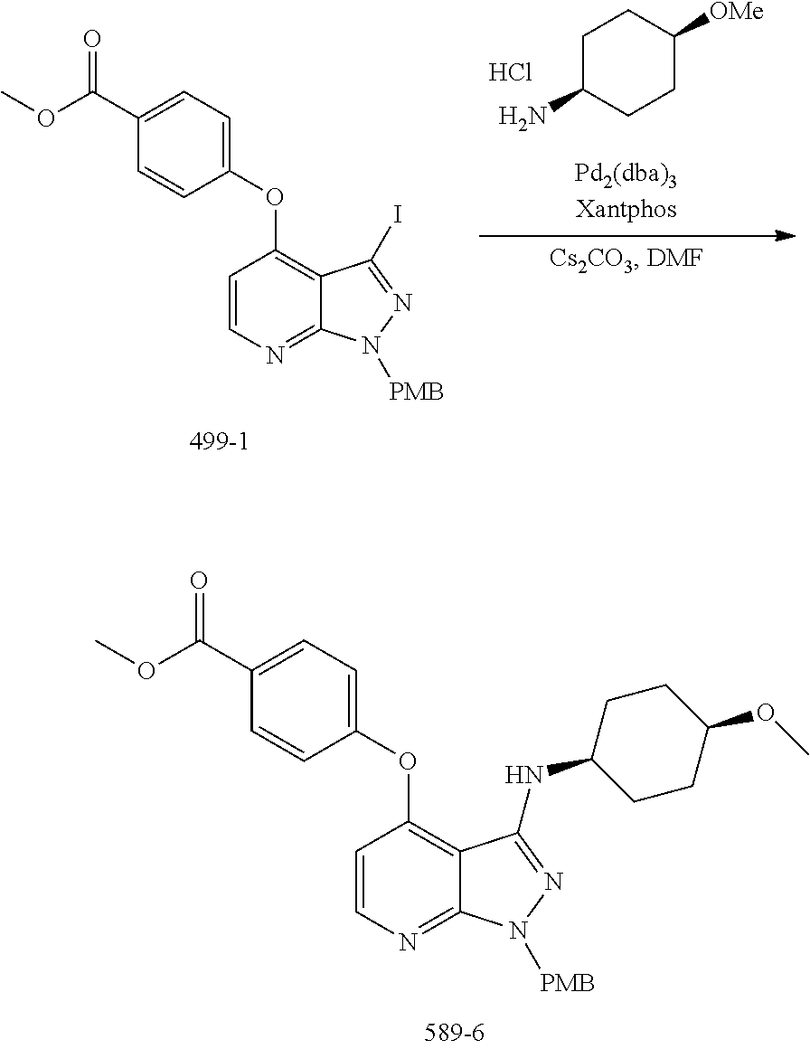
C1(C(OC)=O)=CC=C(OC2=C3C(=NC=C2)N([PMB])N=C3NC2CCC(OC)CC2)C=C1.C1(C(OC)=O)=CC=C(OC2=C3C(=NC=C2)N([PMB])N=C3I)C=C1.C1C(N)CCC([OMe])C1.Cl
